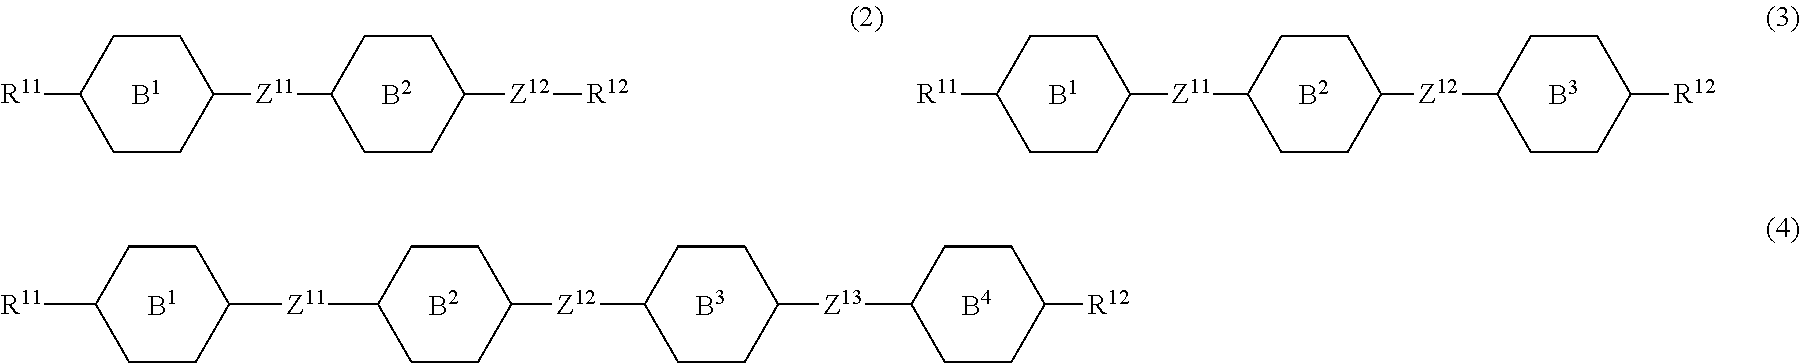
C1([Z11]C2CCC([Z12][R12])CC2)CCC([R11])CC1.C1([Z11]C2CCC([Z12]C3CCC([R12])CC3)CC2)CCC([R11])CC1.C1([Z11]C2CCC([Z12]C3CCC([Z13]C4CCC([R12])CC4)CC3)CC2)CCC([R11])CC1
